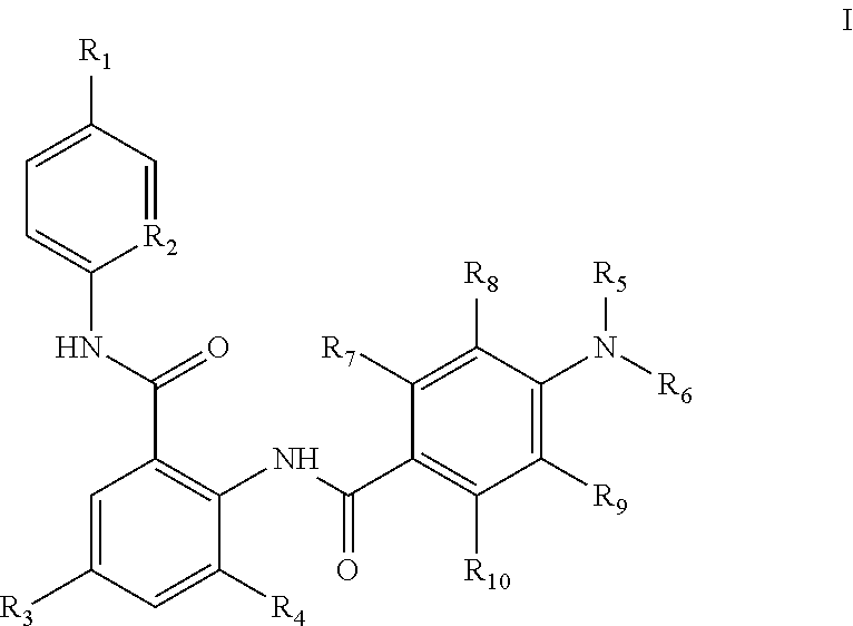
C1=C(NC(C2=C(NC(=O)C3=C([R10])C([R9])=C(N([R6])[R5])C([R8])=C3[R7])C([R4])=CC([R3])=C2)=O)[R2]=CC([R1])=C1
